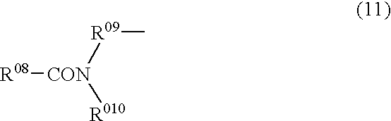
[R08][CON]([R010])[R09]C
